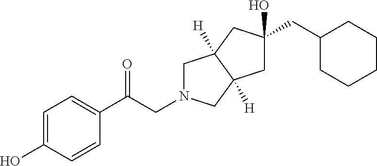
C1N(CC(C2=CC=C(O)C=C2)=O)CC2([H])C1([H])CC(O)(CC1CCCCC1)C2
